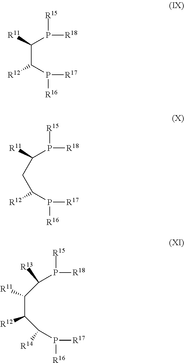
C(C(P([R17])[R16])[R12])([R11])P([R18])[R15].C([R11])(P([R18])[R15])CC(P([R17])[R16])[R12].C(P([R18])[R15])(C(C(C(P([R17])[R16])[R14])[R12])[R11])[R13]
